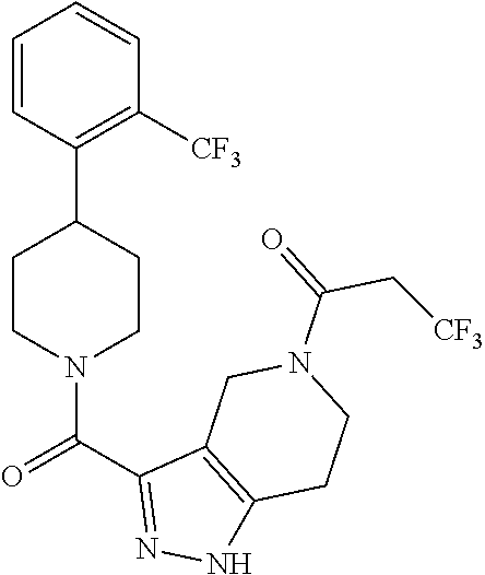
C1=CC=CC(C2CCN(C(C3=NNC4=C3CN(C(=O)C[CF3])CC4)=O)CC2)=C1[CF3]
